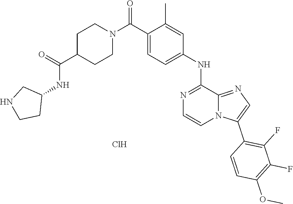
C1=C(NC2=NC=CN3C2=NC=C3C2=C(F)C(F)=C(OC)C=C2)C=C(C)C(C(N2CCC(C(=O)NC3CNCC3)CC2)=O)=C1.Cl
